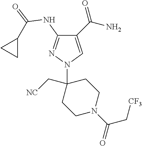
C1(C(N)=O)=CN(C2(C[NC])CCN(C(C[CF3])=O)CC2)N=C1NC(=O)C1CC1
